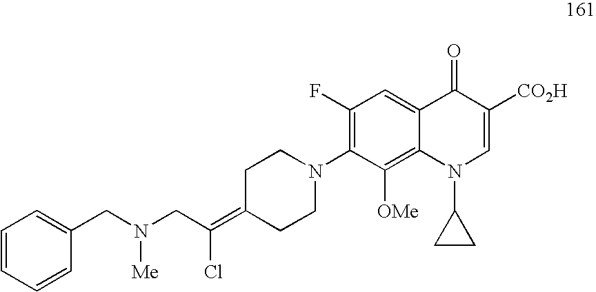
C1(F)=C(N2CCC(=C(CN(CC3=CC=CC=C3)[Me])Cl)CC2)C([OMe])=C2C(=C1)C(=O)C([CO2H])=CN2C1CC1
